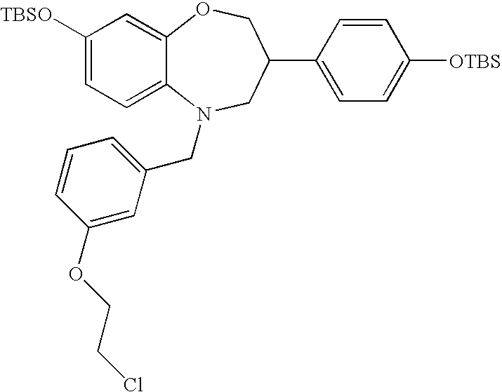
C1([TBSO])=CC=C2C(=C1)OCC(C1=CC=C([OTBS])C=C1)CN2CC1=CC=CC(OCCCl)=C1
